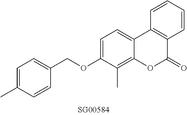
O(C1=CC=C2C(=C1C)OC(=O)C1=C2C=CC=C1)CC1=CC=C(C)C=C1
